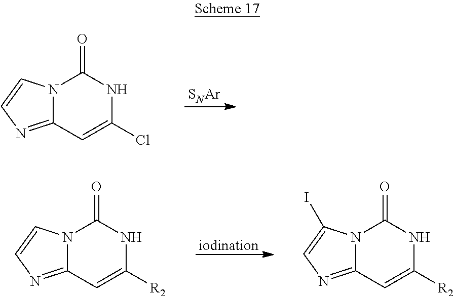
[SNAr].C12=NC=CN1C(=O)NC(Cl)=C2.[iodination].C12=NC=CN1C(=O)NC([R2])=C2.C12=NC=C(I)N1C(=O)NC([R2])=C2
